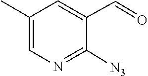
C1([N3])=NC=C(C)C=C1C=O
